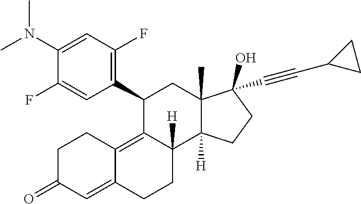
C1(C2=C(F)C=C(N(C)C)C(F)=C2)C2=C3C(=CC(=O)CC3)CCC2([H])C2([H])C(C)(C1)C(C#CC1CC1)(O)CC2
